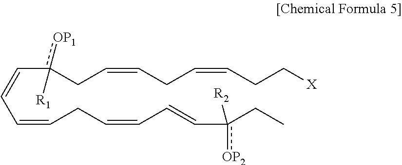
C(C=CCC=CC=Cc([R2])(CC)[OP2])=Cc(CC=CCC=CCC[X])([R1])[OP1]
